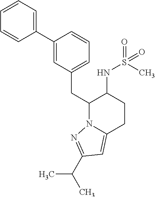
C1(CC2N3C(=CC(C(C)C)=N3)CCC2NS(C)(=O)=O)=CC=CC(C2=CC=CC=C2)=C1
